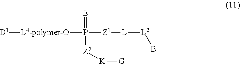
[L4-polymer-O](P(=[E])([Z2][K][G])[Z1][L][L2]B)[B1]
